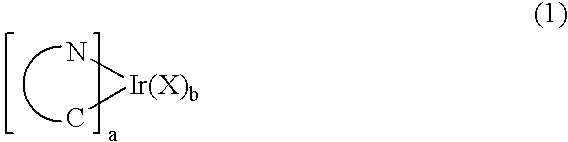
[Ir(X)b](N)C
